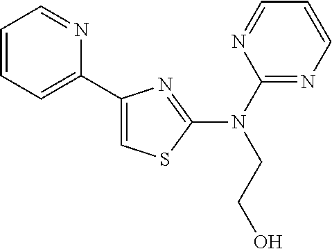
C1=CC=C(C2=CSC(N(C3=NC=CC=N3)CCO)=N2)N=C1
